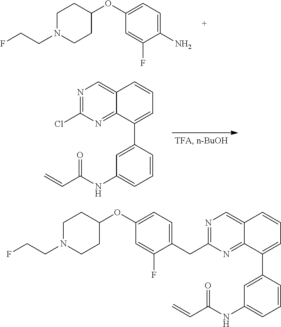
C1N(CCF)CCC(OC2=CC=C(N)C(F)=C2)C1.N1=C(Cl)N=C2C(=C1)C=CC=C2C1=CC(NC(C=C)=O)=CC=C1.N1=C(CC2=CC=C(OC3CCN(CCF)CC3)C=C2F)N=C2C(=C1)C=CC=C2C1=CC(NC(C=C)=O)=CC=C1
